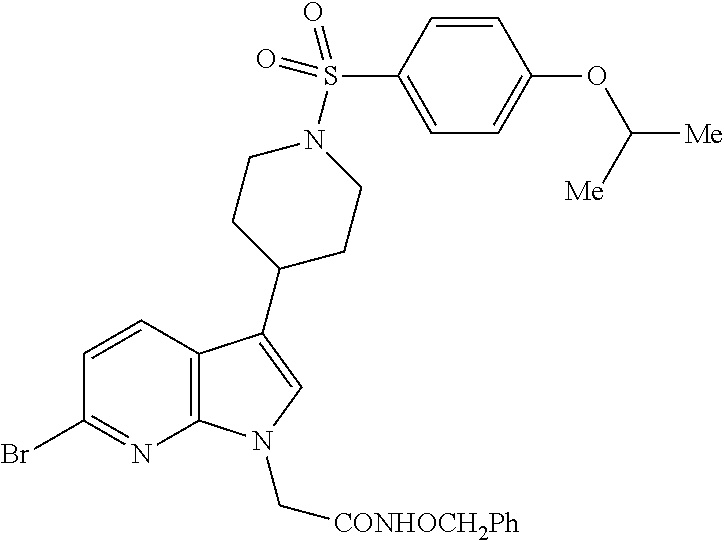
C12=C(C(C3CCN(S(=O)(=O)C4=CC=C(OC([Me])[Me])C=C4)CC3)=CN1C[CONHOCH2Ph])C=CC(Br)=N2
